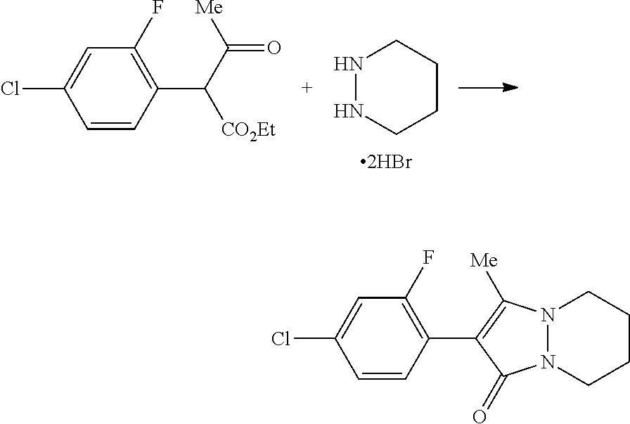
ClC1=CC(F)=C(C2=C([Me])N3N(C2=O)CCCC3)C=C1.ClC1=CC(F)=C(C([CO2Et])C([Me])=O)C=C1.N1NCCCC1
